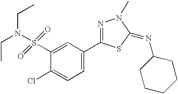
C1(S(N(CC)CC)(=O)=O)=CC(C2=NN(C)C(=NC3CCCCC3)S2)=CC=C1Cl
